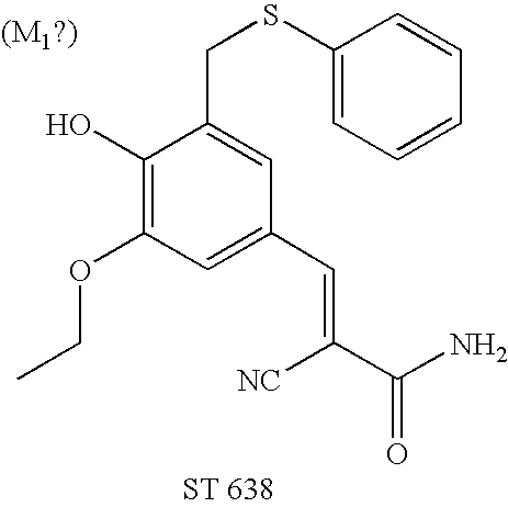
C1(O)=C(OCC)C=C(C=C([NC])C(N)=O)C=C1CSC1=CC=CC=C1
